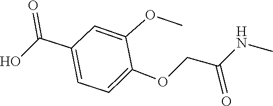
CNC(COC1=CC=C(C(O)=O)C=C1OC)=O
